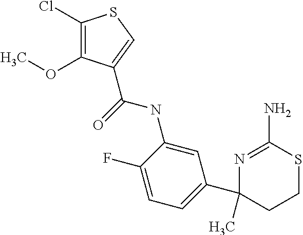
N1=C(N)SCCC1(C1=CC=C(F)C(NC(=O)C2=CSC(Cl)=C2OC)=C1)C
